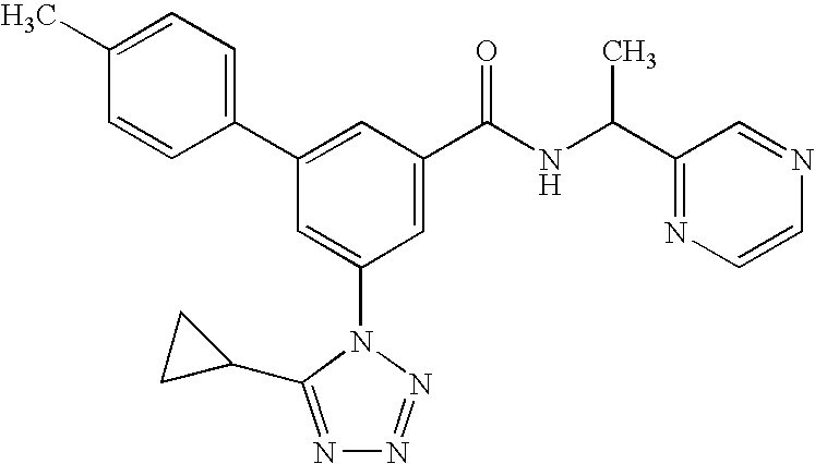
C1(C2=CC(C(NC(C3=NC=CN=C3)C)=O)=CC(N3C(C4CC4)=NN=N3)=C2)=CC=C(C)C=C1
